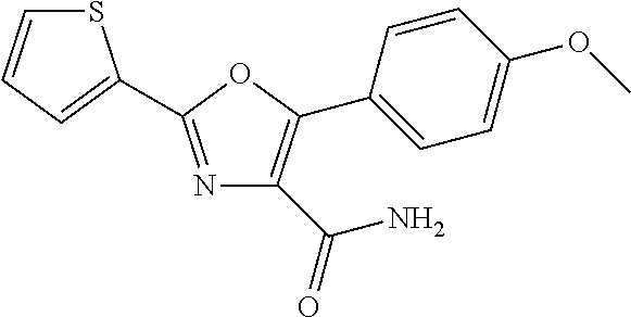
S1C=CC=C1C1=NC(C(=O)N)=C(C2=CC=C(OC)C=C2)O1
